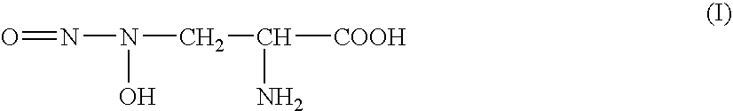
O=NN(CC(N)[COOH])O
